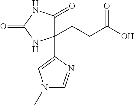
C1(=O)C(CCC(O)=O)(C2=CN(C)C=N2)NC(=O)N1
